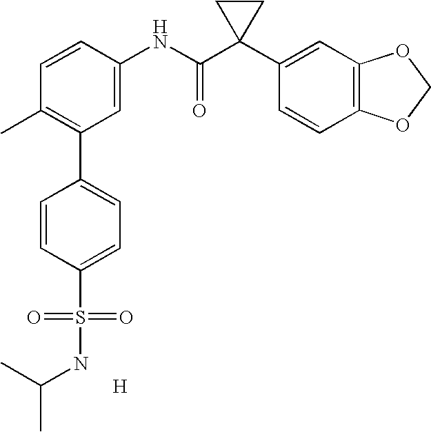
C1=CC(NC(C2(C3=CC4=C(C=C3)OCO4)CC2)=O)=CC(C2=CC=C(S(=O)(=O)NC(C)C)C=C2)=C1C.[H]
